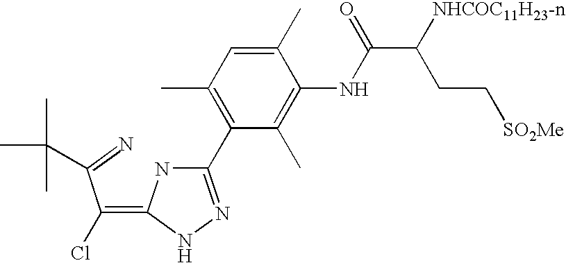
C(=C1NC(C2=C(C)C=C(C)C(NC(=O)C([NHCOC11H23-n])CC[SO2Me])=C2C)=NN1)(C(=N)C(C)(C)C)Cl
